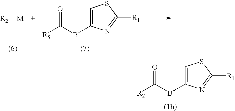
C1=C(BC([R2])=O)N=C([R1])S1.C1=C(BC([R5])=O)N=C([R1])S1.[R2][M]
